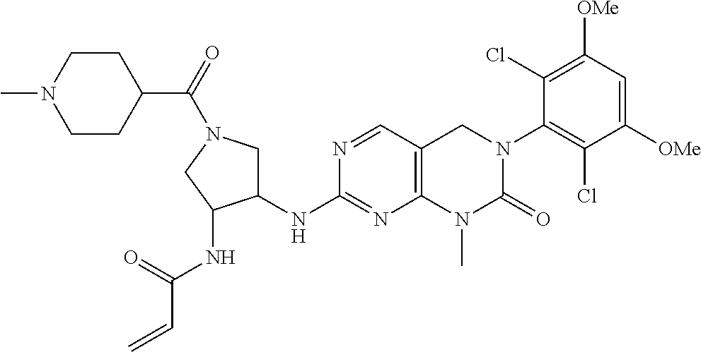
N1=CC2=C(N=C1NC1CN(C(=O)C3CCN(C)CC3)CC1NC(C=C)=O)N(C)C(=O)N(C1=C(Cl)C([OMe])=CC([OMe])=C1Cl)C2
